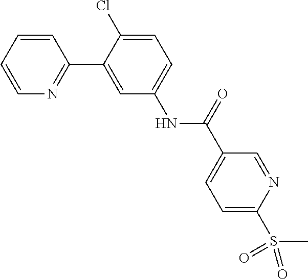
C1=CC=CN=C1C1=CC(NC(C2=CC=C(S(=O)(=O)C)N=C2)=O)=CC=C1Cl
